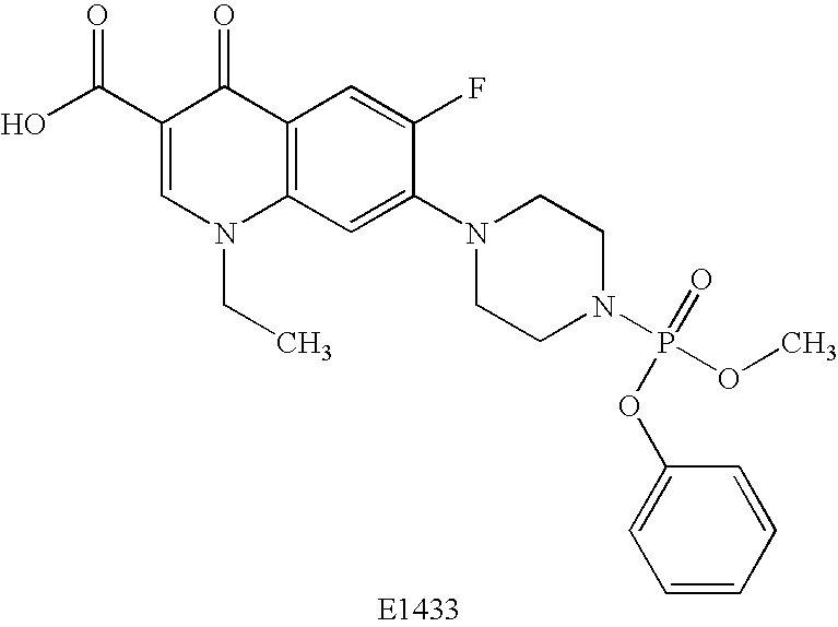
OC(C1=CN(CC)C2=C(C1=O)C=C(F)C(N1CCN(P(OC)(=O)OC3=CC=CC=C3)CC1)=C2)=O
